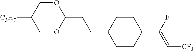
C1CC(C(F)=C[CF3])CCC1CCC1OCC([C3H7])CO1
